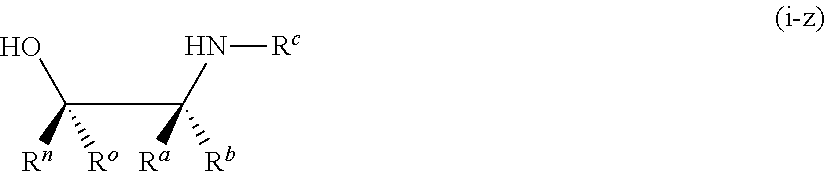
OC(C([Rb])(N[Rc])[Ra])([Rn])[Ro]
